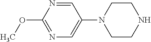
C1=NC(OC)=NC=C1N1CCNCC1
